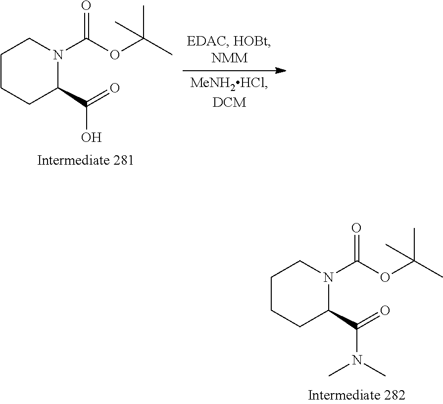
C1CCC(C(=O)O)N(C(OC(C)(C)C)=O)C1.C1CCC(C(=O)N(C)C)N(C(OC(C)(C)C)=O)C1
